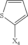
C1=CSC([X4])=C1
